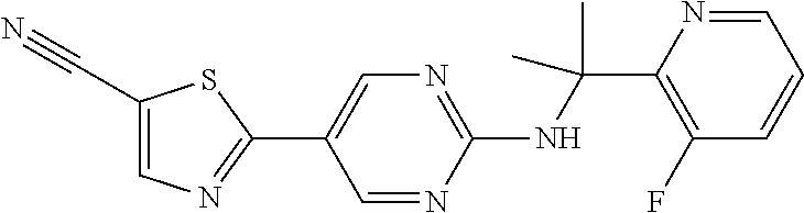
C1(NC(C2=C(F)C=CC=N2)(C)C)=NC=C(C2=NC=C(C#N)S2)C=N1
